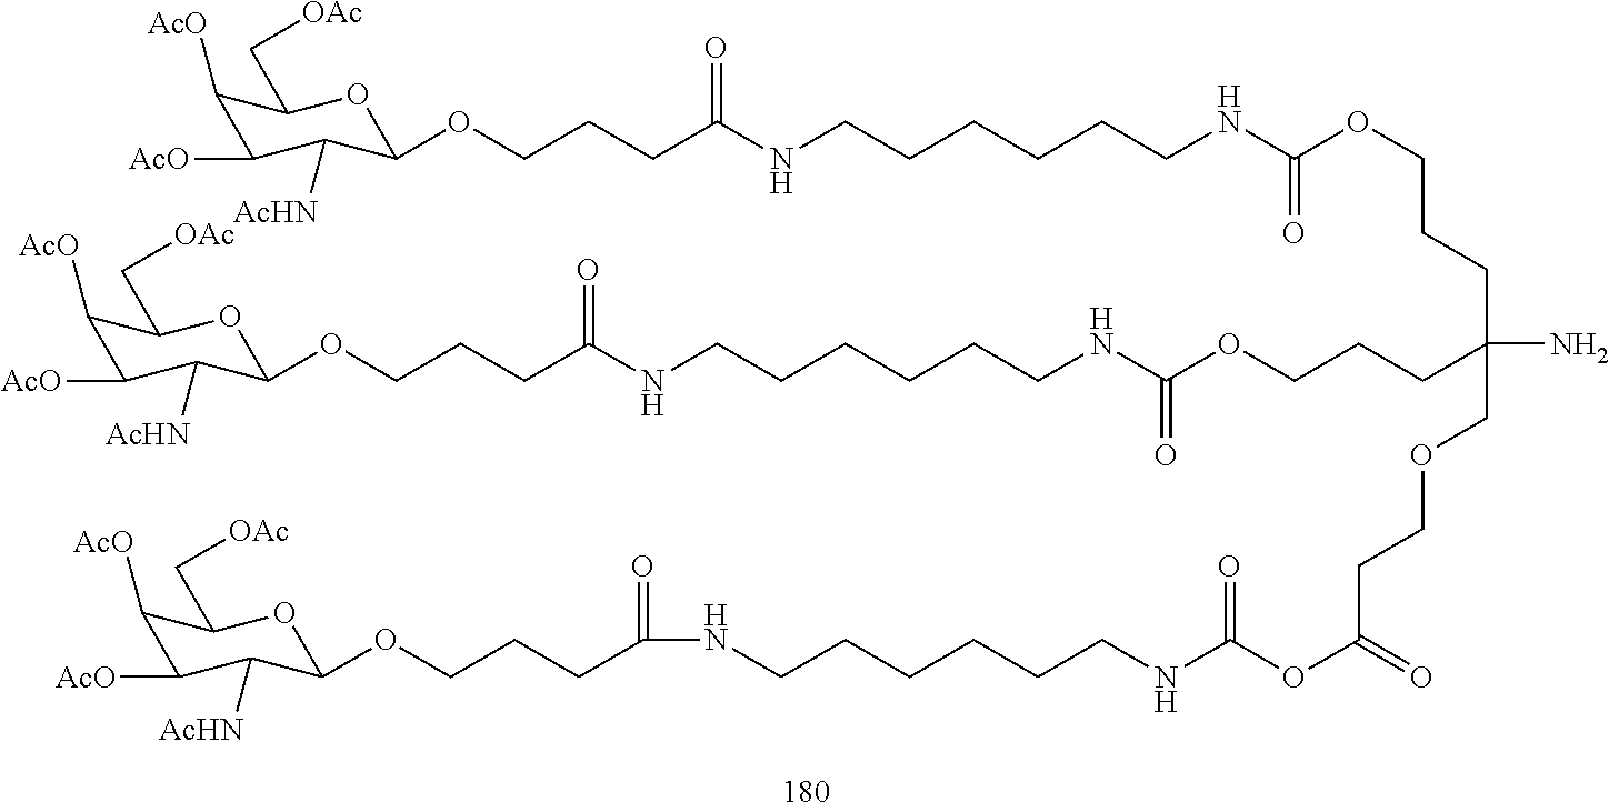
C1([AcO])C([AcO])C([AcHN])C(OCCCC(NCCCCCCNC(OCCCC(CCCOC(NCCCCCCNC(CCCOC2C([AcHN])C([AcO])C([AcO])C(C[OAc])O2)=O)=O)(COCCC(=O)OC(NCCCCCCNC(CCCOC2C([AcHN])C([AcO])C([AcO])C(C[OAc])O2)=O)=O)N)=O)=O)OC1C[OAc]
